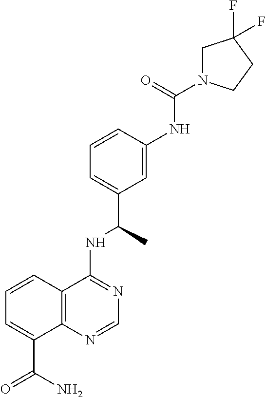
C(NC1=NC=NC2=C1C=CC=C2C(N)=O)(C1=CC=CC(NC(=O)N2CC(F)(F)CC2)=C1)C
